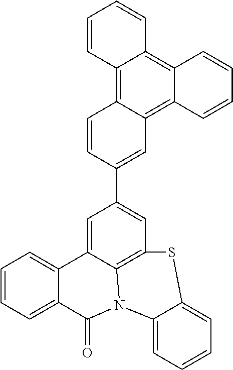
C1=CC=C2C(=C1)C1=CC(C3=CC4=C5C(=C6C(=C4C=C3)C=CC=C6)C=CC=C5)=CC3=C1N(C2=O)C1=CC=CC=C1S3
